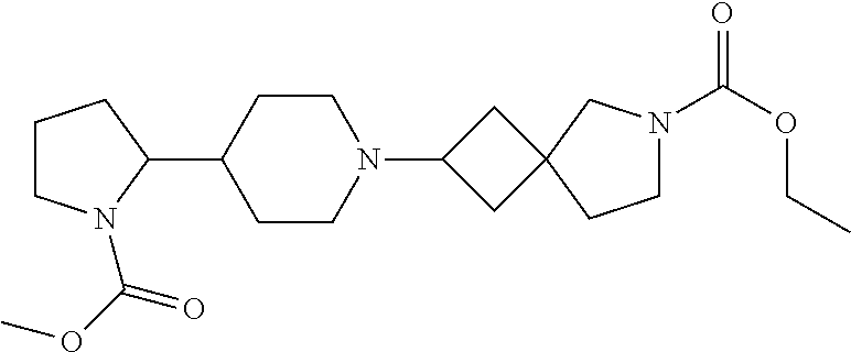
C1CN(C(OC)=O)C(C2CCN(C3CC4(C3)CCN(C(OCC)=O)C4)CC2)C1
